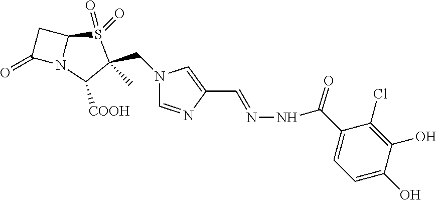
C1C(=O)N2C1S(=O)(=O)C(C)(CN1C=NC(C=NNC(=O)C3=CC=C(O)C(O)=C3Cl)=C1)C2[COOH]
